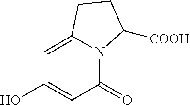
C1(O)=CC(=O)N2C(=C1)CCC2[COOH]
